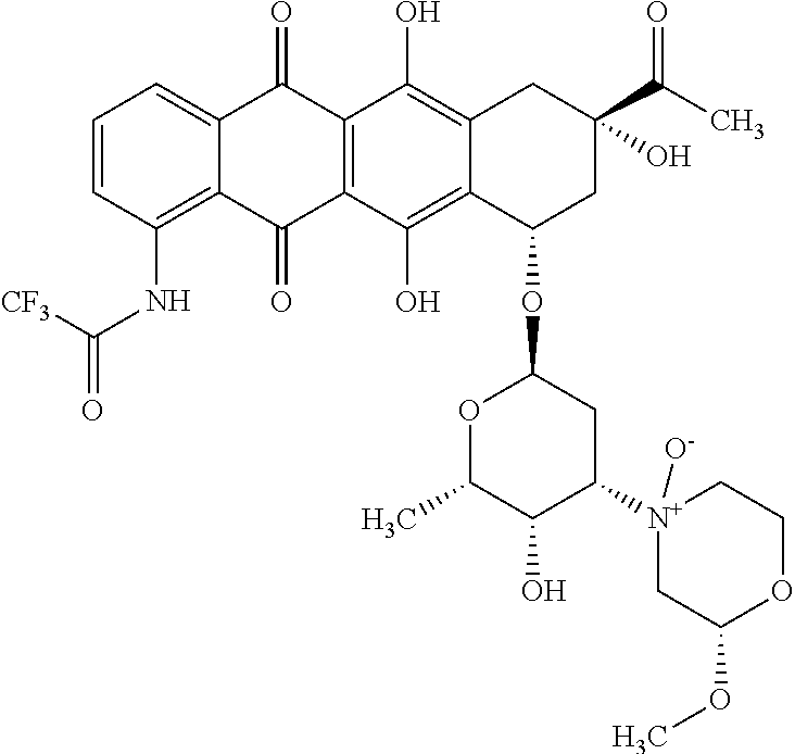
C1=CC(NC(=O)[CF3])=C2C(=C1)C(=O)C1=C(C2=O)C(O)=C2C(=C1O)CC(C(C)=O)(O)CC2OC1OC(C)C(O)C([N+]2([O-])CC(OC)OCC2)C1
